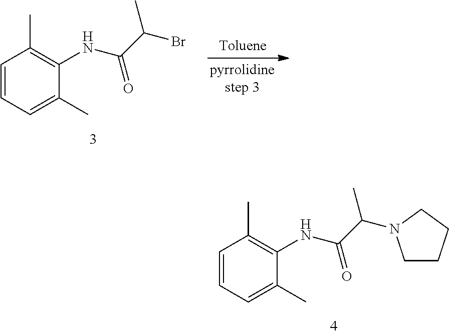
C1=CC=C(C)C(NC(C(Br)C)=O)=C1C.C1=CC=C(C)C(NC(C(C)N2CCCC2)=O)=C1C
